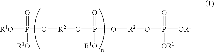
[R1O]P(O[R2]OP(O[R2]OP([OR1])(=O)[OR1])(=O)[R1O])([R1O])=O
